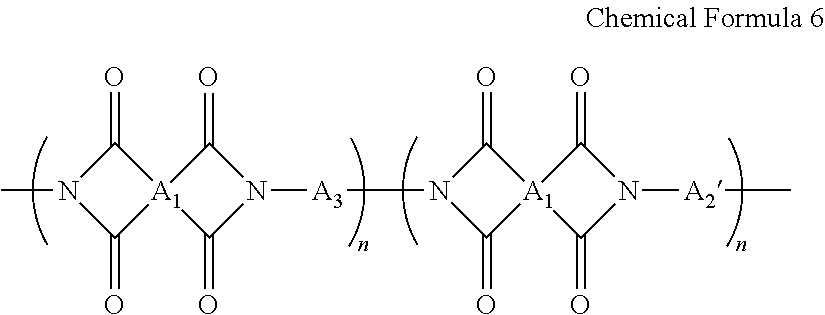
CN1C(=O)[A1]2(C1=O)C(=O)N([A3]N1C(=O)[A1]3(C1=O)C(=O)N([A2]C)C3=O)C2=O
